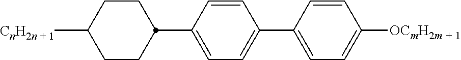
C1=C(C2CCC([CnH2n + 1])CC2)C=CC(C2=CC=C([OCmH2m + 1])C=C2)=C1
